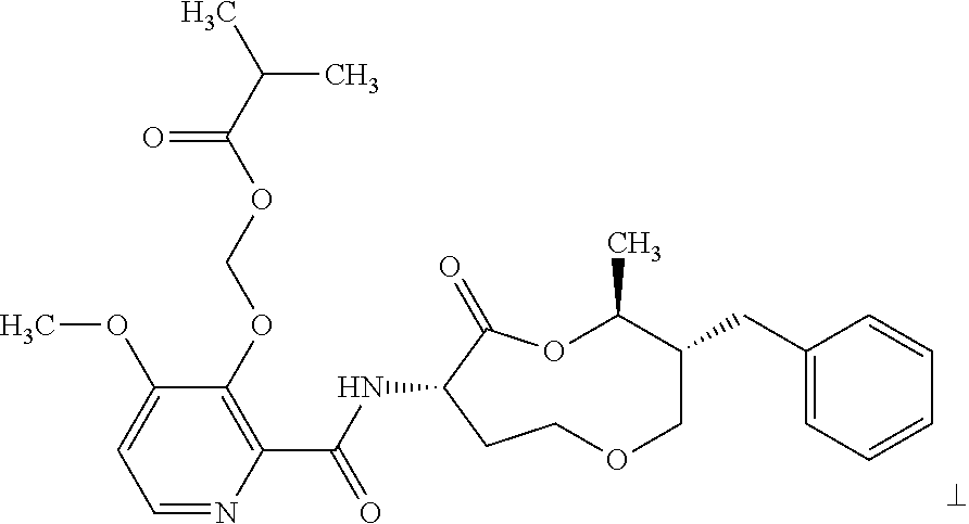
C1=NC(C(NC2C(=O)OC(C)C(CC3=CC=CC=C3)COCC2)=O)=C(OCOC(C(C)C)=O)C(OC)=C1
